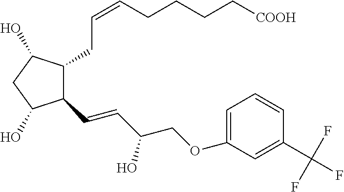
C1(C=CC(COC2=CC=CC(C(F)(F)F)=C2)O)C(CC=CCCCC[COOH])C(O)CC1O
